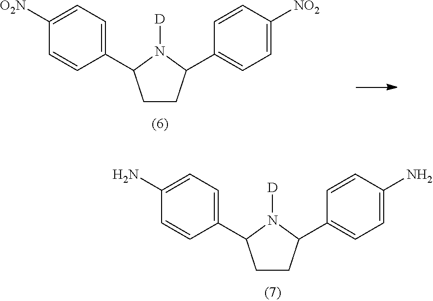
C1CC(C2=CC=C(N)C=C2)N([D])C1C1=CC=C(N)C=C1.C1CC(C2=CC=C([NO2])C=C2)N([D])C1C1=CC=C([O2N])C=C1
